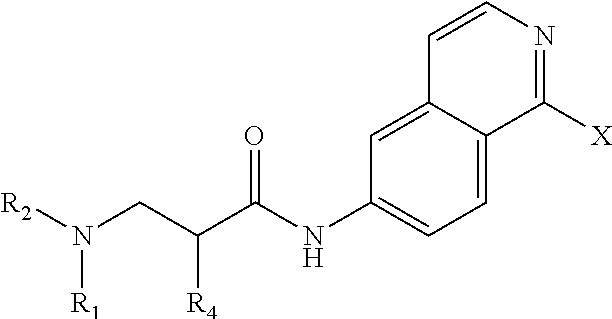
C1=C2C(=CC(NC(C(CN([R2])[R1])[R4])=O)=C1)C=CN=C2[X]
